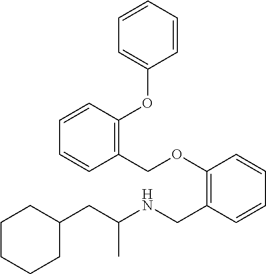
C1(CC(NCC2=C(OCC3=C(OC4=CC=CC=C4)C=CC=C3)C=CC=C2)C)CCCCC1
